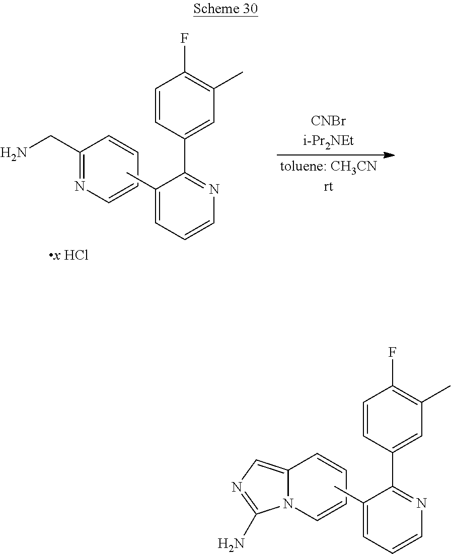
C1=CC(C2=NC=CC=C2C)=CC(C)=C1F.C1(CN)=NC=CC=C1.C1=CC(C2=NC=CC=C2C)=CC(C)=C1F.C12=CN=C(N)N1C=CC=C2
